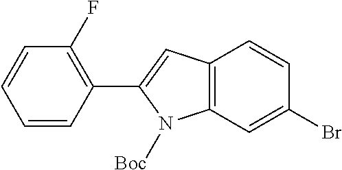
C12=C(C=C(Br)C=C1)N([Boc])C(C1=C(F)C=CC=C1)=C2
